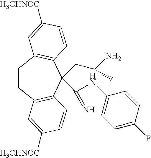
C1CC2=C(C(CC(N)C)(C(NC3=CC=C(F)C=C3)=N)C3=C1C=C([H3CHNOC])C=C3)C=CC([H3CHNOC])=C2
